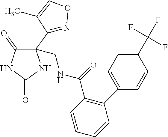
C1(=O)C(C2=NOC=C2C)(CNC(=O)C2=C(C3=CC=C(C(F)(F)F)C=C3)C=CC=C2)NC(=O)N1
